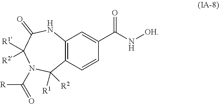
C12=C(C=CC(C(N[OH])=O)=C1)C([R1])([R2])N(C([R])=O)C([R2])([R1])C(=O)N2
